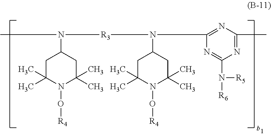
CN(C1CC(C)(C)N(O[R4])C(C)(C)C1)[R3]N(C1CC(C)(C)N(O[R4])C(C)(C)C1)C1=NC(C)=NC(N([R5])[R6])=N1
